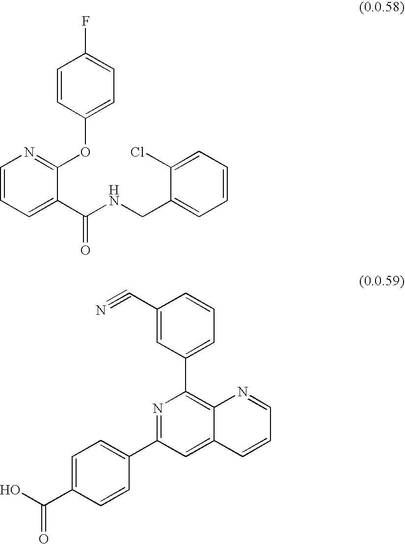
C1=CC=C(C(NCC2=CC=CC=C2Cl)=O)C(OC2=CC=C(F)C=C2)=N1.N1=C(C2=CC=C(C(O)=O)C=C2)C=C2C(=C1C1=CC=CC(C#N)=C1)N=CC=C2
